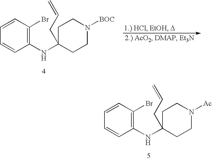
C1(NC2(CC=C)CCN([Ac])CC2)=C(Br)C=CC=C1.C1(NC2(CC=C)CCN([BOC])CC2)=C(Br)C=CC=C1
